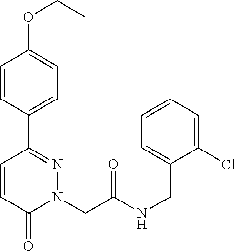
C1=CC(C2=NN(CC(NCC3=CC=CC=C3Cl)=O)C(=O)C=C2)=CC=C1OCC
